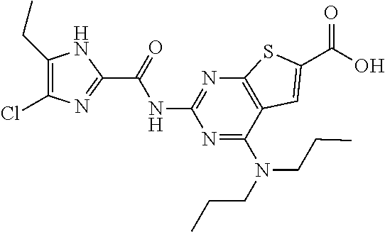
C1(CC)=C(Cl)N=C(C(=O)NC2=NC3=C(C(N(CCC)CCC)=N2)C=C(C(O)=O)S3)N1
